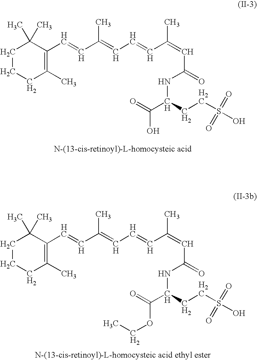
C1CCC(C)=C(C=CC(=CC=CC(=CC(=O)NC(C(=O)O)CCS(=O)(=O)O)C)C)C1(C)C.C1CCC(C)=C(C=CC(=CC=CC(=CC(=O)NC(C(=O)OCC)CCS(=O)(=O)O)C)C)C1(C)C
